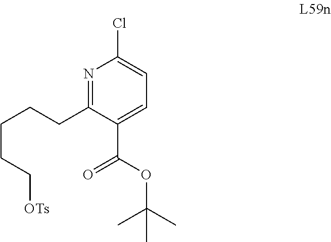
C1(CCCCC[OTs])=NC(Cl)=CC=C1C(OC(C)(C)C)=O
